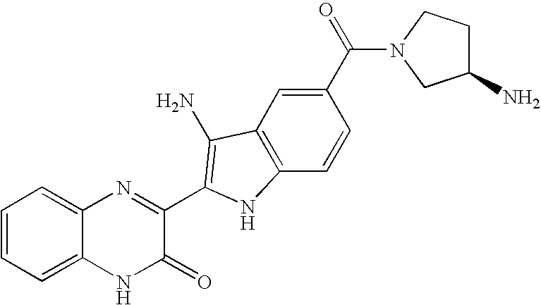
C1=C2C(=CC=C1)N=C(C1=C(N)C3=C(C=CC(C(=O)N4CC(N)CC4)=C3)N1)C(=O)N2
